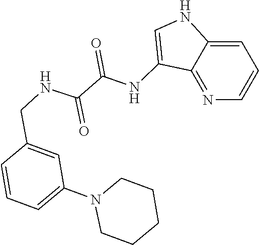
C1(NC(C(NCC2=CC(N3CCCCC3)=CC=C2)=O)=O)=CNC2=CC=CN=C12
